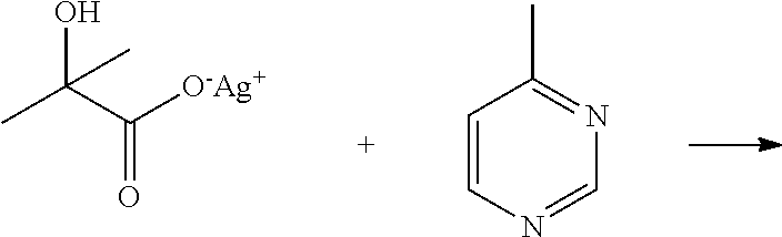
OC(C([O-Ag+])=O)(C)C.C1=CN=CN=C1C
